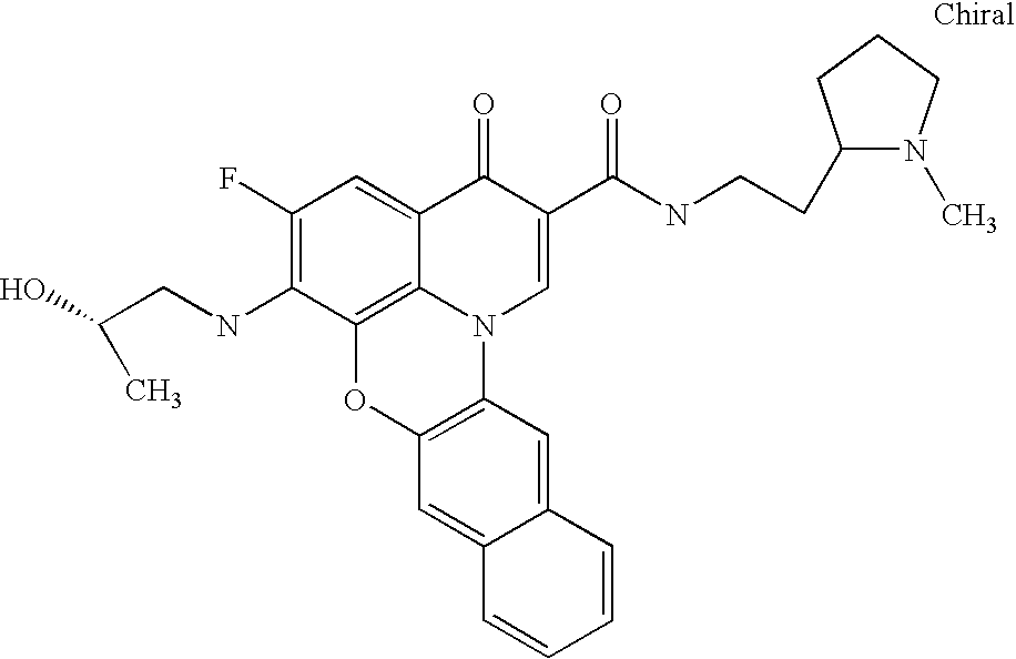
C1(F)=C(NCC(O)C)C2=C3C(=C1)C(=O)C(C(=O)NCCC1N(C)CCC1)=CN3C1=C(O2)C=C2C(=C1)C=CC=C2
